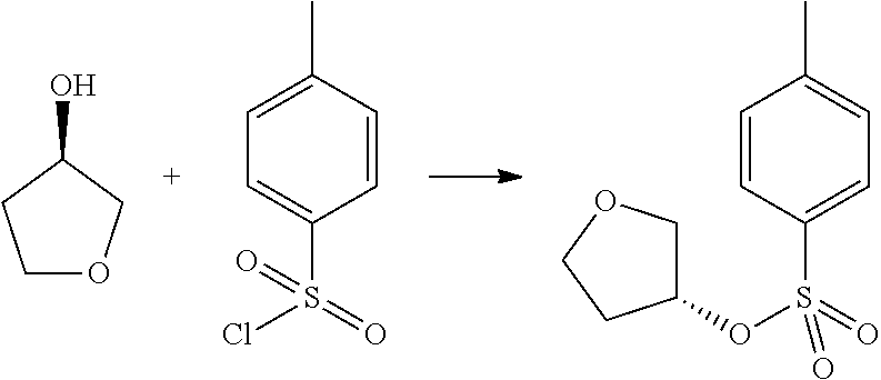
C1OCC(O)C1.C1=CC(C)=CC=C1S(=O)(Cl)=O.C1=C(S(=O)(OC2COCC2)=O)C=CC(C)=C1
